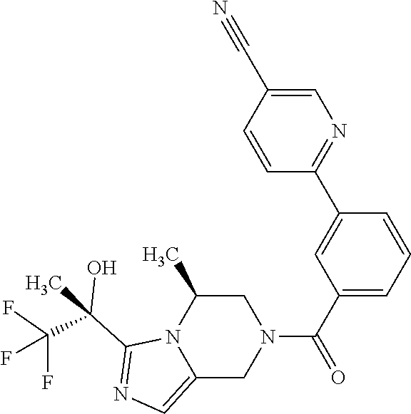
C12=CN=C(C(C)(C(F)(F)F)O)N1C(C)CN(C(C1=CC=CC(C3=NC=C(C#N)C=C3)=C1)=O)C2
